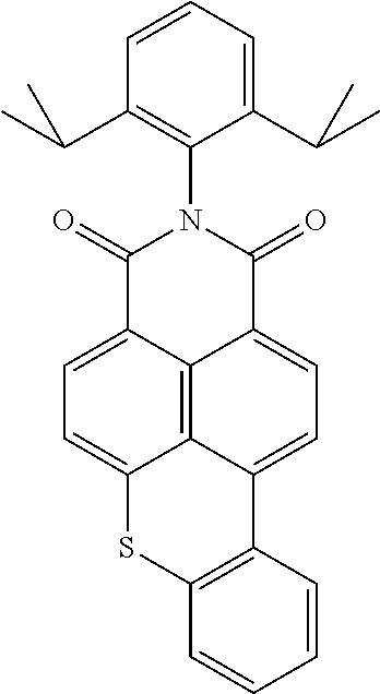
C12=C3C4=CC=C1SC1=C(C2=CC=C3C(=O)N(C2=C(C(C)C)C=CC=C2C(C)C)C4=O)C=CC=C1
